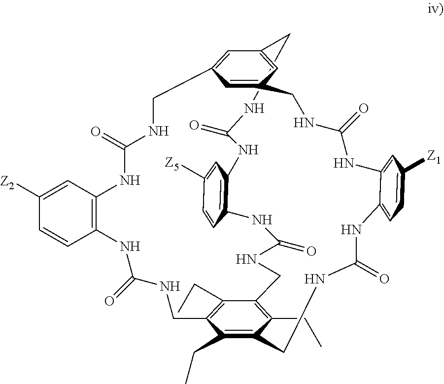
C1NC(=O)NC2=C(C=CC([Z5])=C2)NC(=O)NCC2=C(CC)C3=C(CC)C(=C2CC)CNC(=O)NC2=C(C=C([Z2])C=C2)NC(=O)NCC2=CC1=CC(=C2)CNC(=O)NC1=CC([Z1])=CC=C1NC(=O)NC3
